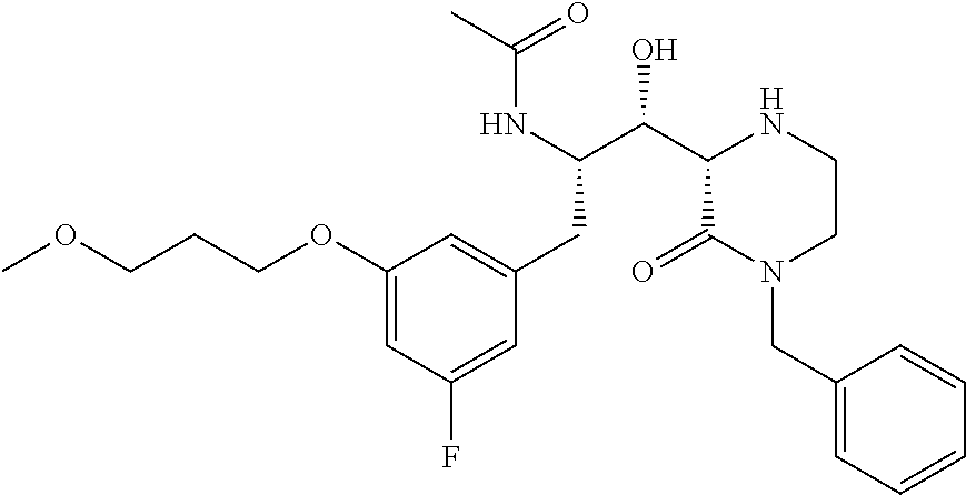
C1(OCCCOC)=CC(F)=CC(CC(C(C2C(=O)N(CC3=CC=CC=C3)CCN2)O)NC(C)=O)=C1
